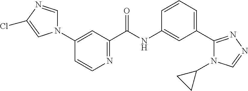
N1=C(C(NC2=CC(C3=NN=CN3C3CC3)=CC=C2)=O)C=C(N2C=NC(Cl)=C2)C=C1
